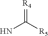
NC([R5])=[R4]
